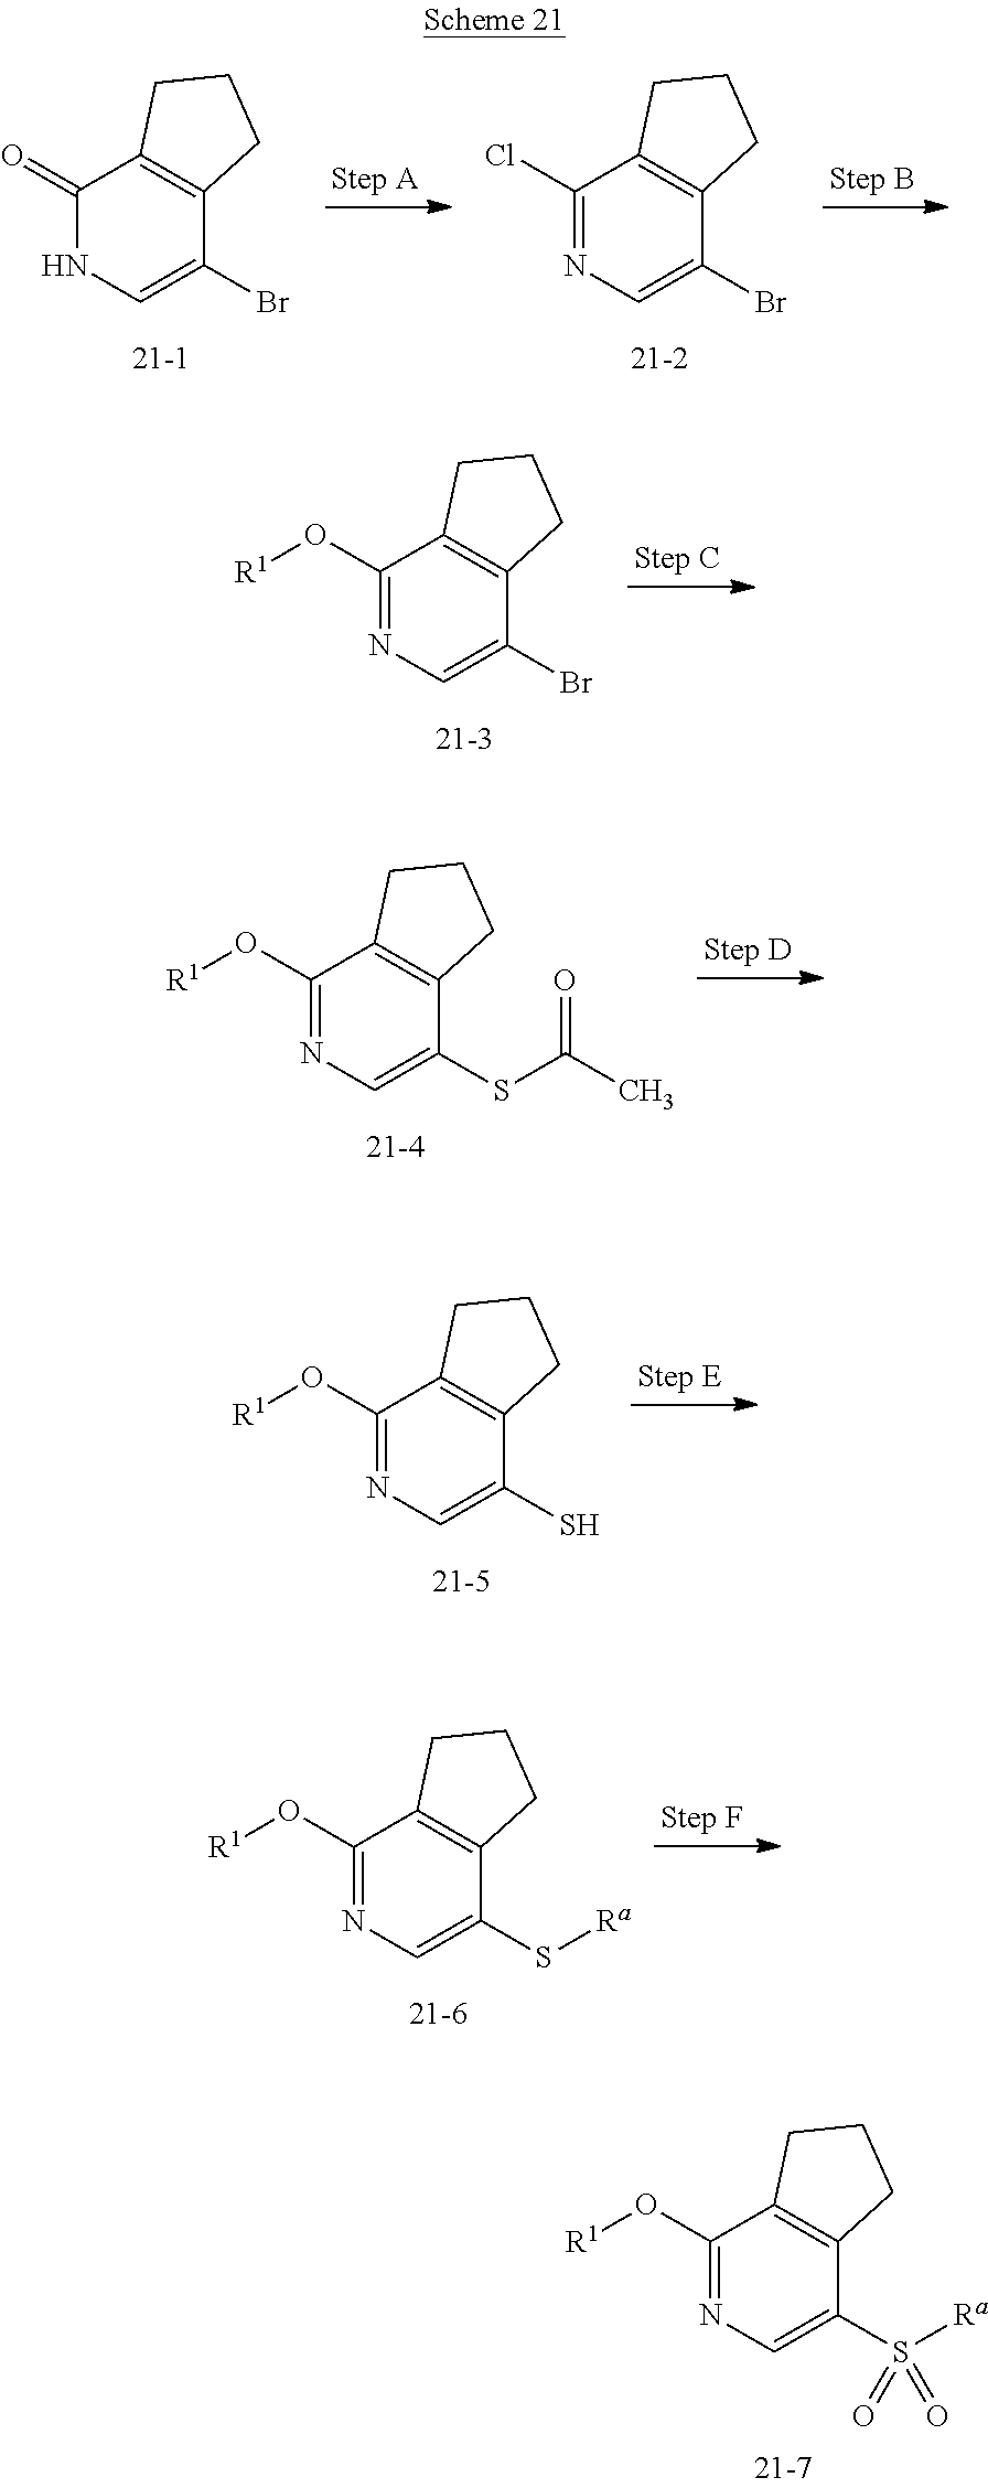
C1(=O)NC=C(Br)C2=C1CCC2.C1(Cl)=NC=C(Br)C2=C1CCC2.C1(O[R1])=NC=C(Br)C2=C1CCC2.C1(O[R1])=NC=C(SC(=O)C)C2=C1CCC2.C1(O[R1])=NC=C(S)C2=C1CCC2.C1(O[R1])=NC=C(S[Ra])C2=C1CCC2.C1(O[R1])=NC=C(S([Ra])(=O)=O)C2=C1CCC2
